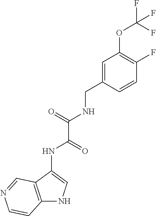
C1=C(CNC(C(NC2=CNC3=C2C=NC=C3)=O)=O)C=CC(F)=C1OC(F)(F)F
